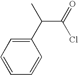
C1=CC=CC(C(C)C(Cl)=O)=C1
